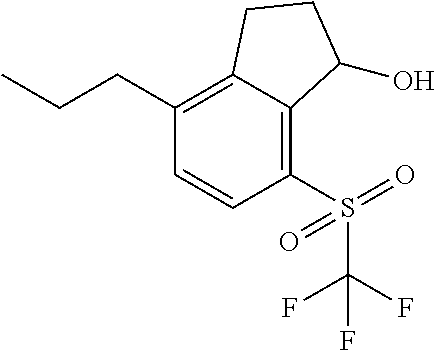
C(C1=C2C(=C(S(C(F)(F)F)(=O)=O)C=C1)C(O)CC2)CC
